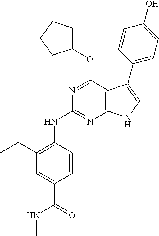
N1=C(OC2CCCC2)C2=C(N=C1NC1=C(CC)C=C(C(=O)NC)C=C1)NC=C2C1=CC=C(O)C=C1
